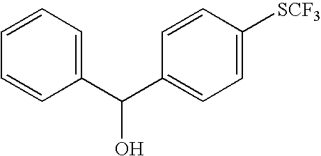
C1(C(C2=CC=C([SCF3])C=C2)O)=CC=CC=C1
